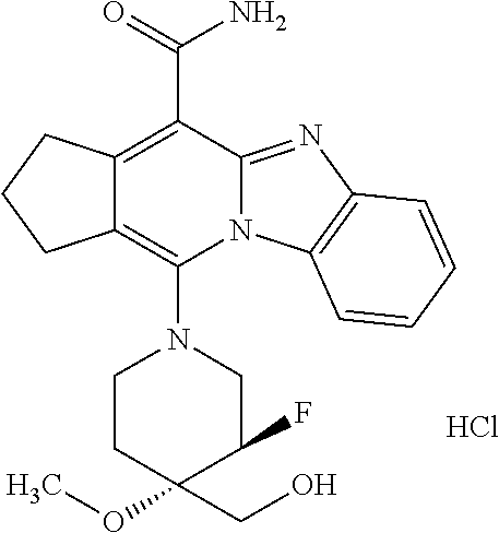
C12=C(N3CCC(OC)(CO)C(F)C3)N3C(=NC4=C3C=CC=C4)C(C(N)=O)=C1CCC2.Cl
